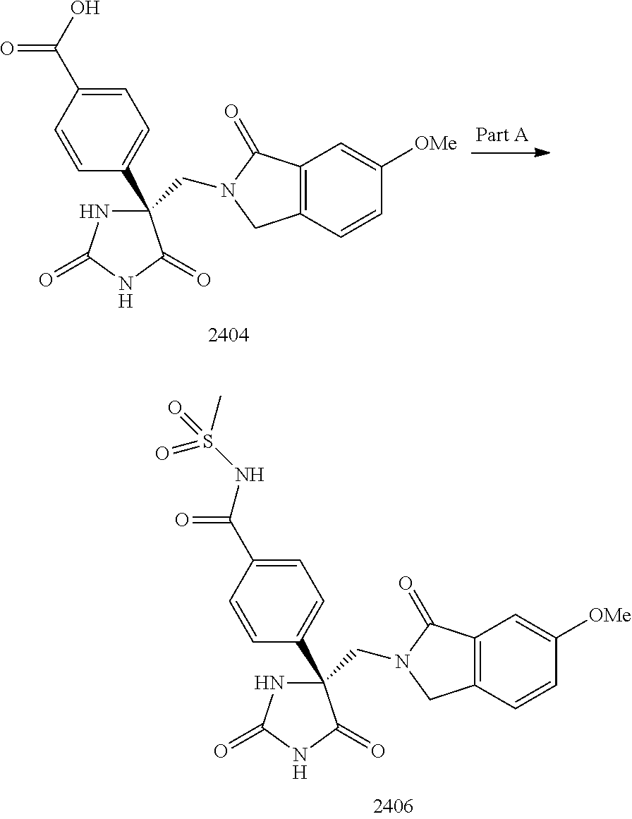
C1=C(C(O)=O)C=CC(C2(CN3C(=O)C4=C(C=CC([OMe])=C4)C3)NC(=O)NC2=O)=C1.C1=C(C(NS(C)(=O)=O)=O)C=CC(C2(CN3C(=O)C4=C(C=CC([OMe])=C4)C3)NC(=O)NC2=O)=C1
